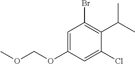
C1(OCOC)=CC(Br)=C(C(C)C)C(Cl)=C1
